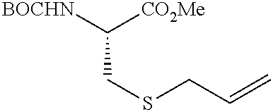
[BOCHN]C([CO2Me])CSCC=C
